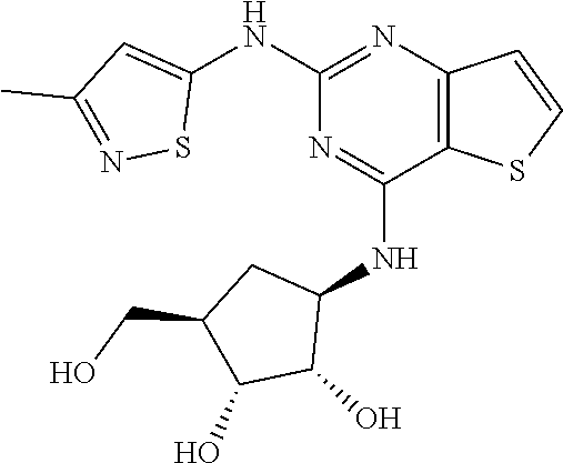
C1(NC2=CC(C)=NS2)=NC2=C(C(NC3CC(CO)C(O)C3O)=N1)SC=C2
